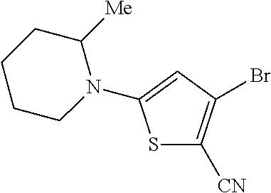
S1C([CN])=C(Br)C=C1N1C([Me])CCCC1
